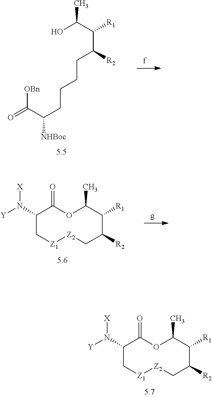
OC(C([R1])C(CCCCC([NHBoc])C(=O)[OBn])[R2])C.O1C(C)C([R1])C([R2])C[Z2][Z1]CC(N([Y])[X])C1=O.O1C(C)C([R1])C([R2])C[Z2][Z1]CC(N([Y])[X])C1=O
